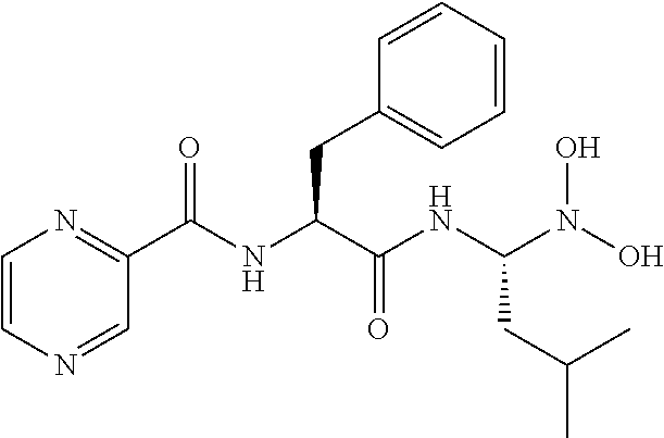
C1=CN=CC(C(NC(C(NC(N(O)O)CC(C)C)=O)CC2=CC=CC=C2)=O)=N1
